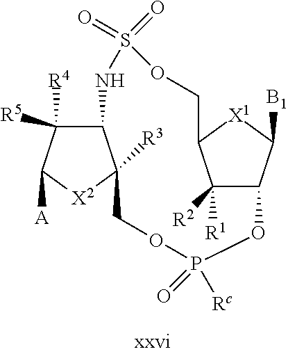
C1([R1])([R2])C2C([B1])[X1]C1COS(=O)(=O)NC1C([R5])([R4])C([A])[X2]C1([R3])COP([Rc])(=O)O2
